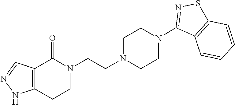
N1(CCN2CCN(C3=NSC4=C3C=CC=C4)CC2)C(=O)C2=C(CC1)NN=C2
